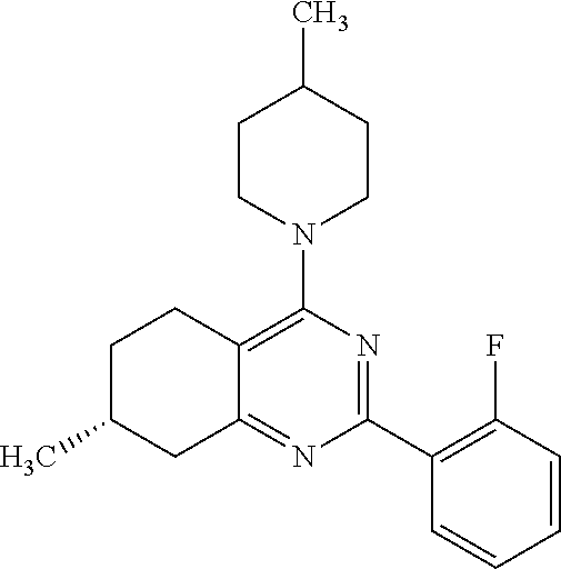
C1(C2=C(F)C=CC=C2)=NC(N2CCC(C)CC2)=C2C(=N1)CC(C)CC2
